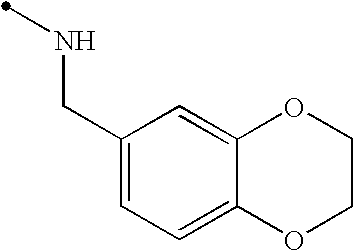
C1(CNC)=CC=C2C(=C1)OCCO2
